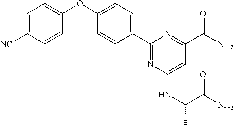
C1=C([NC])C=CC(OC2=CC=C(C3=NC(NC(C(=O)N)C)=CC(C(N)=O)=N3)C=C2)=C1
